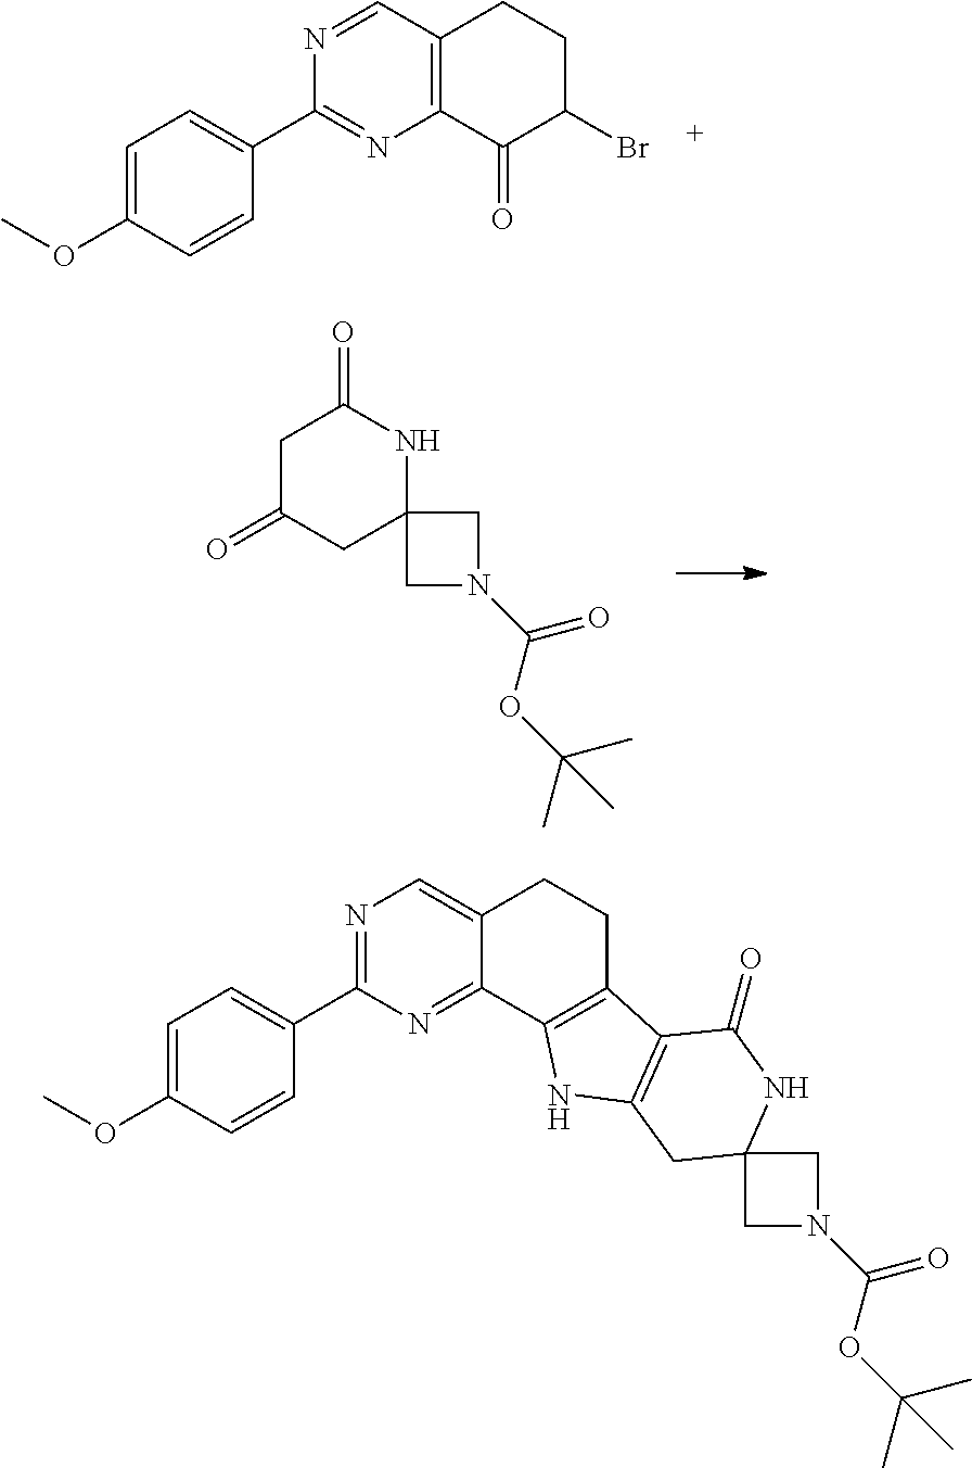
N1=C(C2=CC=C(OC)C=C2)N=C2C(=C1)CCC1=C2NC2=C1C(=O)NC1(C2)CN(C(OC(C)(C)C)=O)C1.N1=CC2=C(N=C1C1=CC=C(OC)C=C1)C(=O)C(Br)CC2.C12(CN(C(OC(C)(C)C)=O)C1)NC(=O)CC(=O)C2
